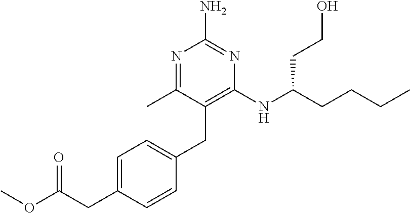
C1(NC(CCCC)CCO)=C(CC2=CC=C(CC(OC)=O)C=C2)C(C)=NC(N)=N1
